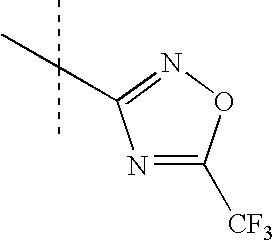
N1=C([CF3])ON=C1C(C)(C)C
